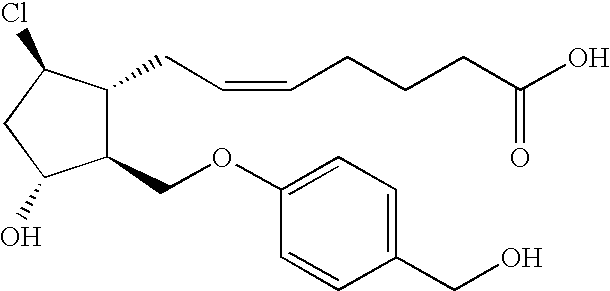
C1(OCC2C(CC=CCCCC(O)=O)C(Cl)CC2O)=CC=C(CO)C=C1
